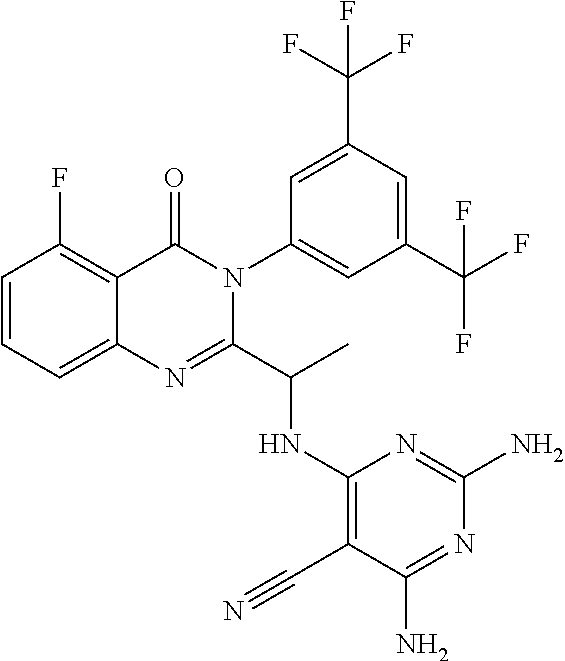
C1=CC=C2C(=C1F)C(=O)N(C1=CC(C(F)(F)F)=CC(C(F)(F)F)=C1)C(C(C)NC1=C(C#N)C(N)=NC(N)=N1)=N2
